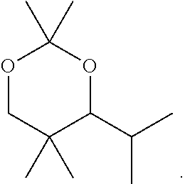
O1CC(C)(C)C(C(C)C)OC1(C)C
